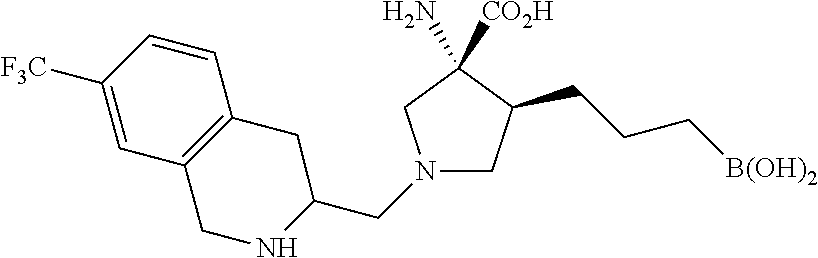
N1(CC2NCC3=C(C2)C=CC([F3C])=C3)CC(CCC[B(OH)2])C(N)([CO2H])C1
